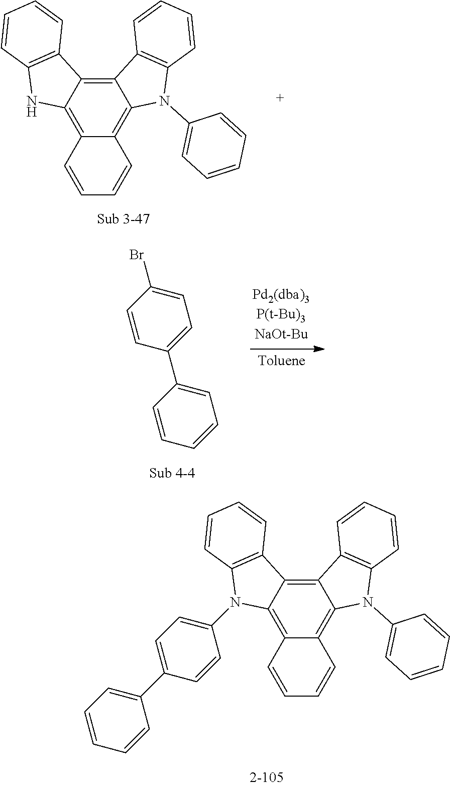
C12=C3C(=C4C(=C1N(C1=CC=CC=C1)C1=C2C=CC=C1)C=CC=C4)NC1=C3C=CC=C1.C1=C(C2=CC=C(Br)C=C2)C=CC=C1.C12=C3C(=C4C(=C1N(C1=CC=CC=C1)C1=C2C=CC=C1)C=CC=C4)N(C1=CC=C(C2=CC=CC=C2)C=C1)C1=C3C=CC=C1
